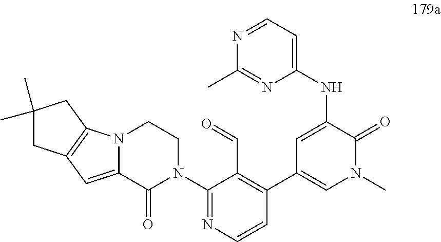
C1(N2C(=O)C3=CC4=C(N3CC2)CC(C)(C)C4)=NC=CC(C2=CN(C)C(=O)C(NC3=CC=NC(C)=N3)=C2)=C1C=O
